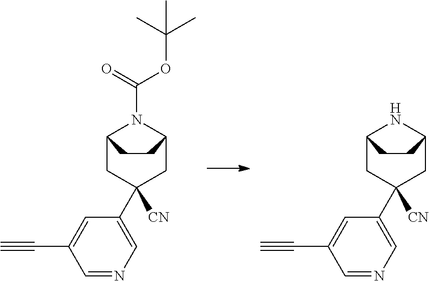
CC(C)(C)OC(=O)N1C2CC(C3=CN=CC(C#C)=C3)([CN])CC1CC2.N1C2CC(C3=CN=CC(C#C)=C3)([CN])CC1CC2
